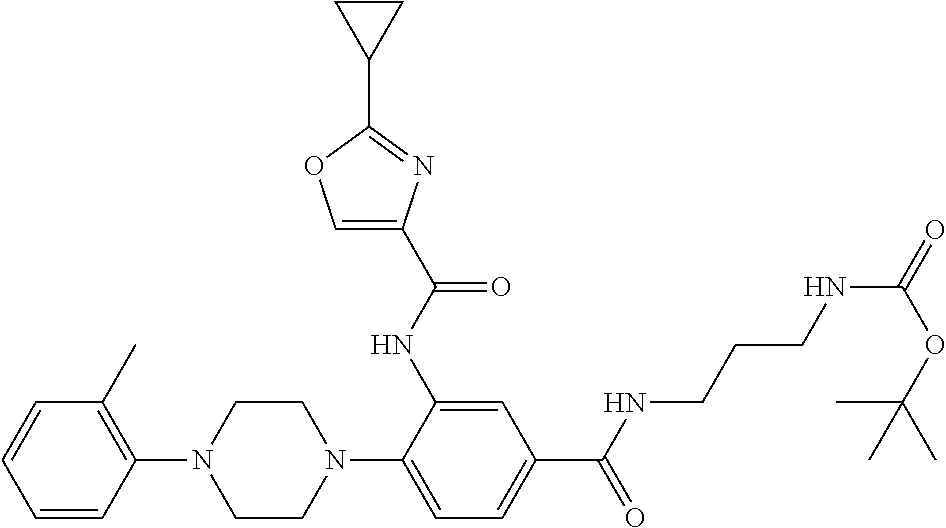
C1=CC=CC(N2CCN(C3=CC=C(C(=O)NCCCNC(=O)OC(C)(C)C)C=C3NC(C3=COC(C4CC4)=N3)=O)CC2)=C1C
